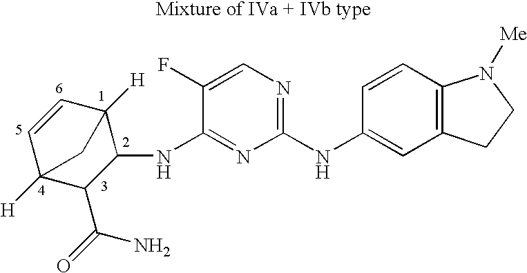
C1=CC2([H])C(NC3=NC(NC4=CC5=C(C=C4)N([Me])CC5)=NC=C3F)C(C(=O)N)C1([H])C2
